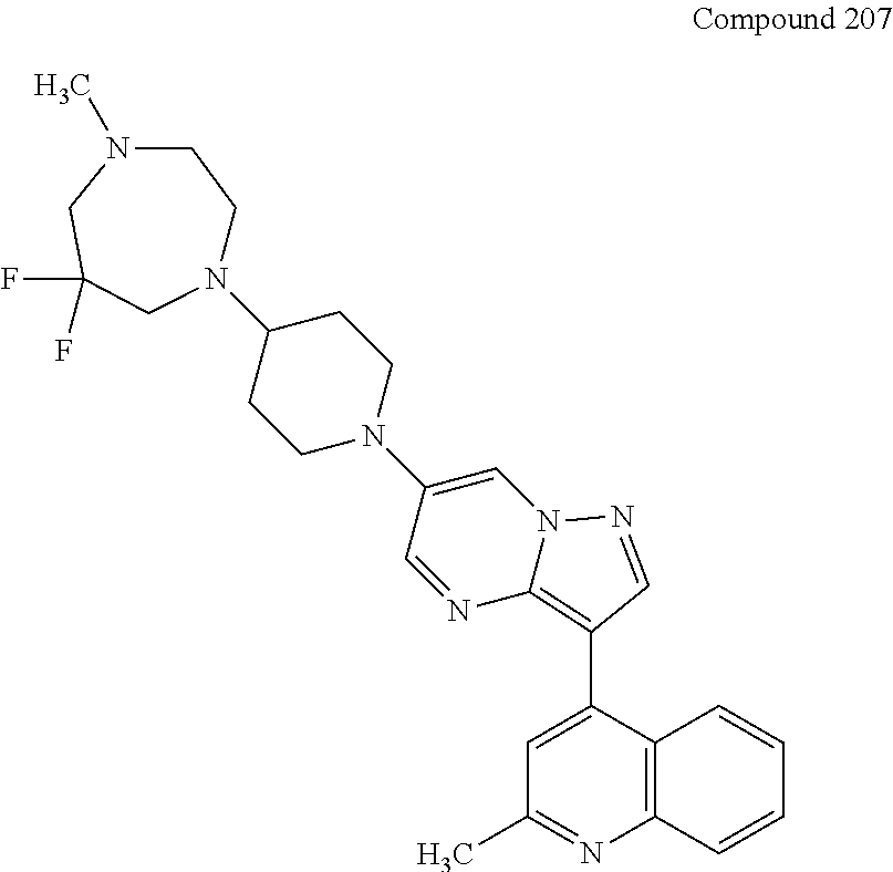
C1CN(C2=CN3C(=C(C4=CC(C)=NC5=C4C=CC=C5)C=N3)N=C2)CCC1N1CCN(C)CC(F)(F)C1
